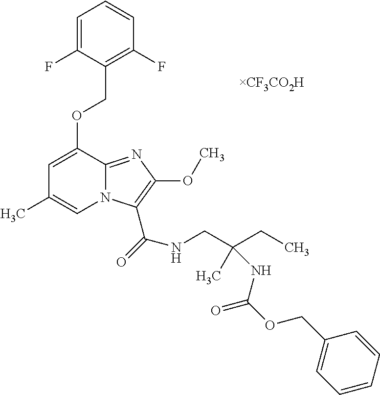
C1=C(OCC2=C(F)C=CC=C2F)C2=NC(OC)=C(C(=O)NCC(CC)(C)NC(OCC3=CC=CC=C3)=O)N2C=C1C
